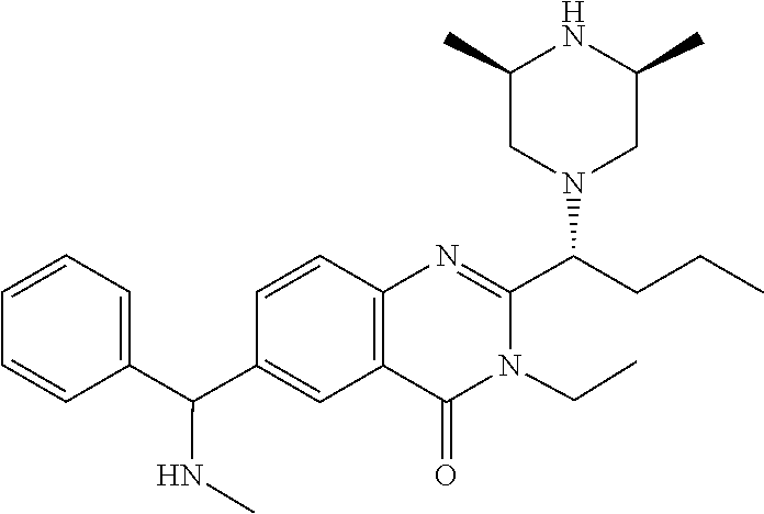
C(C1=CC=CC=C1)(C1=CC2=C(C=C1)N=C(C(N1CC(C)NC(C)C1)CCC)N(CC)C2=O)NC
